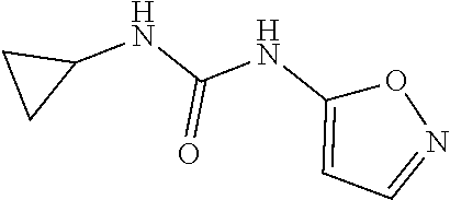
C1(NC(NC2=CC=NO2)=O)CC1
